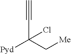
C(C(C[Me])([Pyd])Cl)#C
